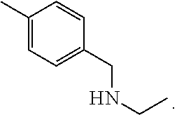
C1(C)=CC=C(CNCC)C=C1
